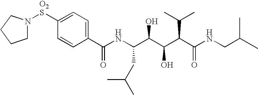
C1N([O2S]C2=CC=C(C(NC(C(C(C(C(NCC(C)C)=O)C(C)C)O)O)CC(C)C)=O)C=C2)CCC1
